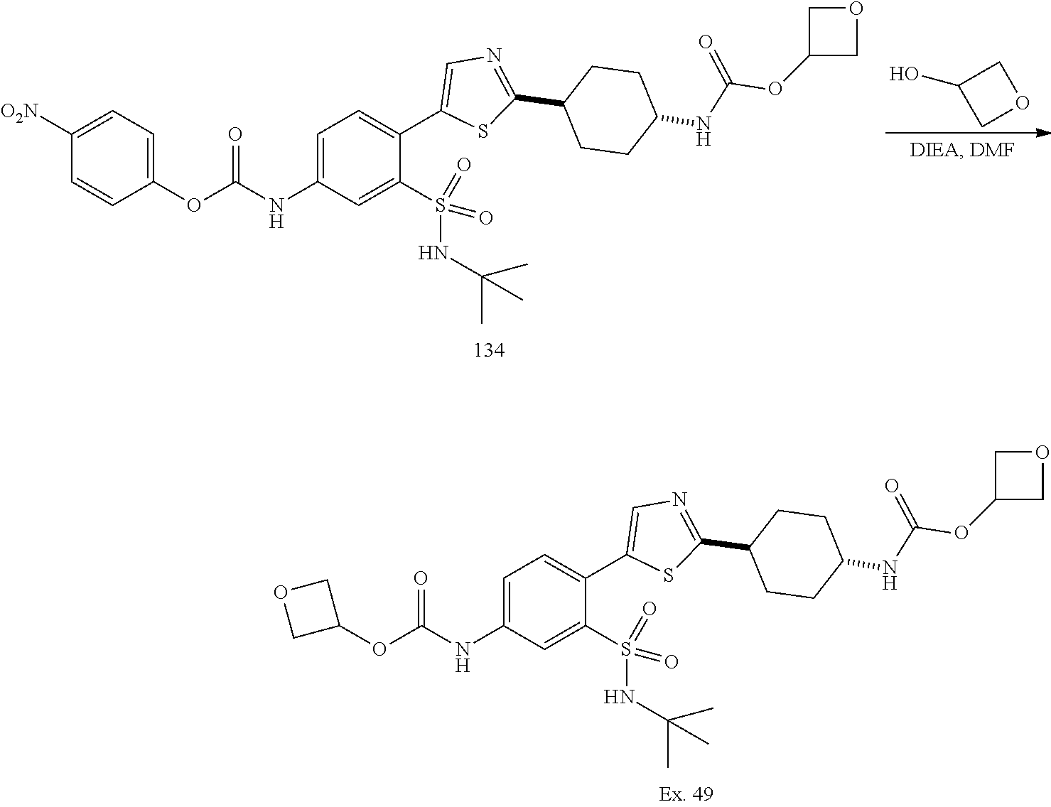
C1=C(C2=CN=C(C3CCC(NC(OC4COC4)=O)CC3)S2)C(S(=O)(NC(C)(C)C)=O)=CC(NC(OC2COC2)=O)=C1.C1=C(C2=CN=C(C3CCC(NC(OC4COC4)=O)CC3)S2)C(S(=O)(NC(C)(C)C)=O)=CC(NC(OC2=CC=C([O2N])C=C2)=O)=C1.C1C(O)CO1
